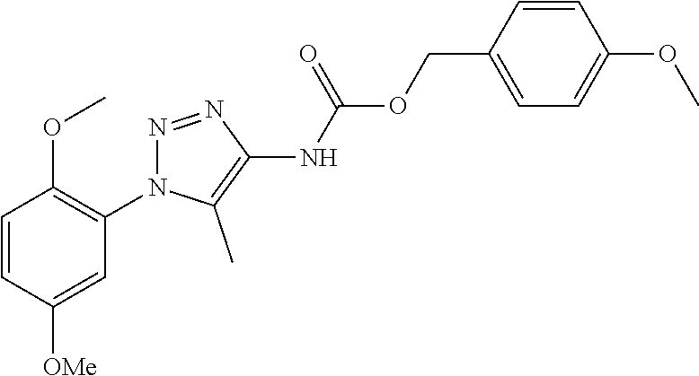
C1=CC([OMe])=CC(N2N=NC(NC(OCC3=CC=C(OC)C=C3)=O)=C2C)=C1OC
